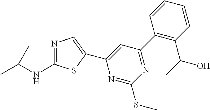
N1=C(NC(C)C)SC(C2=CC(C3=C(C(C)O)C=CC=C3)=NC(SC)=N2)=C1
